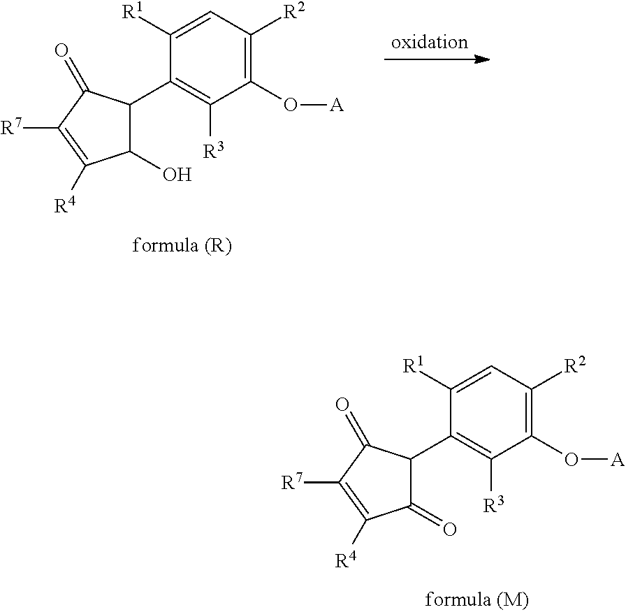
C1([R1])=CC([R2])=C(O[A])C([R3])=C1C1C(O)C([R4])=C([R7])C1=O.C1([R1])=CC([R2])=C(O[A])C([R3])=C1C1C(=O)C([R4])=C([R7])C1=O
